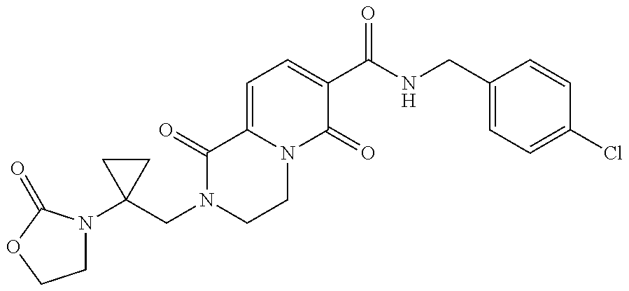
C1(CN2CCN3C(=CC=C(C(NCC4=CC=C(Cl)C=C4)=O)C3=O)C2=O)(N2CCOC2=O)CC1
